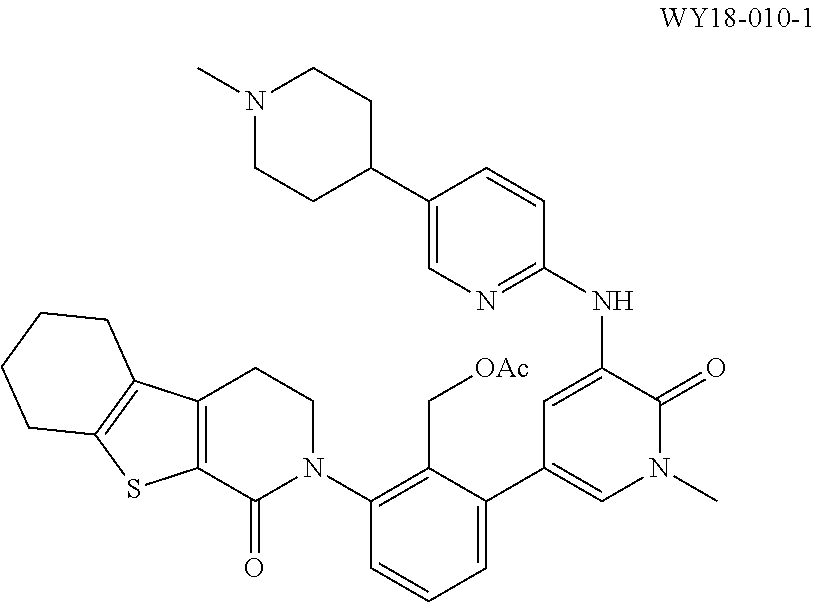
C1(N2CCC3=C(C2=O)SC2=C3CCCC2)=C(C[OAc])C(C2=CN(C)C(=O)C(NC3=NC=C(C4CCN(C)CC4)C=C3)=C2)=CC=C1
